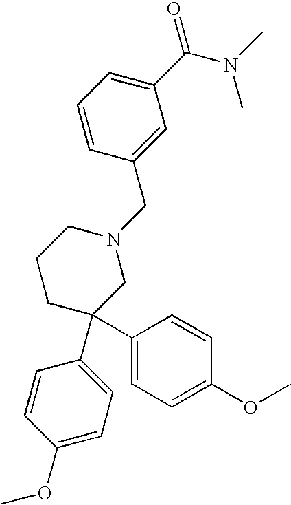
C1(C(N(C)C)=O)=CC=CC(CN2CCCC(C3=CC=C(OC)C=C3)(C3=CC=C(OC)C=C3)C2)=C1
